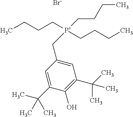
[Br-].[P+](CC1=CC(C(C)(C)C)=C(O)C(C(C)(C)C)=C1)(CCCC)(CCCC)CCCC
